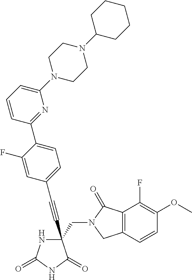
C(#CC1(CN2C(=O)C3=C(C2)C=CC(OC)=C3F)NC(=O)NC1=O)C1=CC=C(C2=NC(N3CCN(C4CCCCC4)CC3)=CC=C2)C(F)=C1
